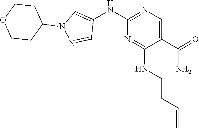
C1=NN(C2CCOCC2)C=C1NC1=NC=C(C(=O)N)C(NCCC=C)=N1
